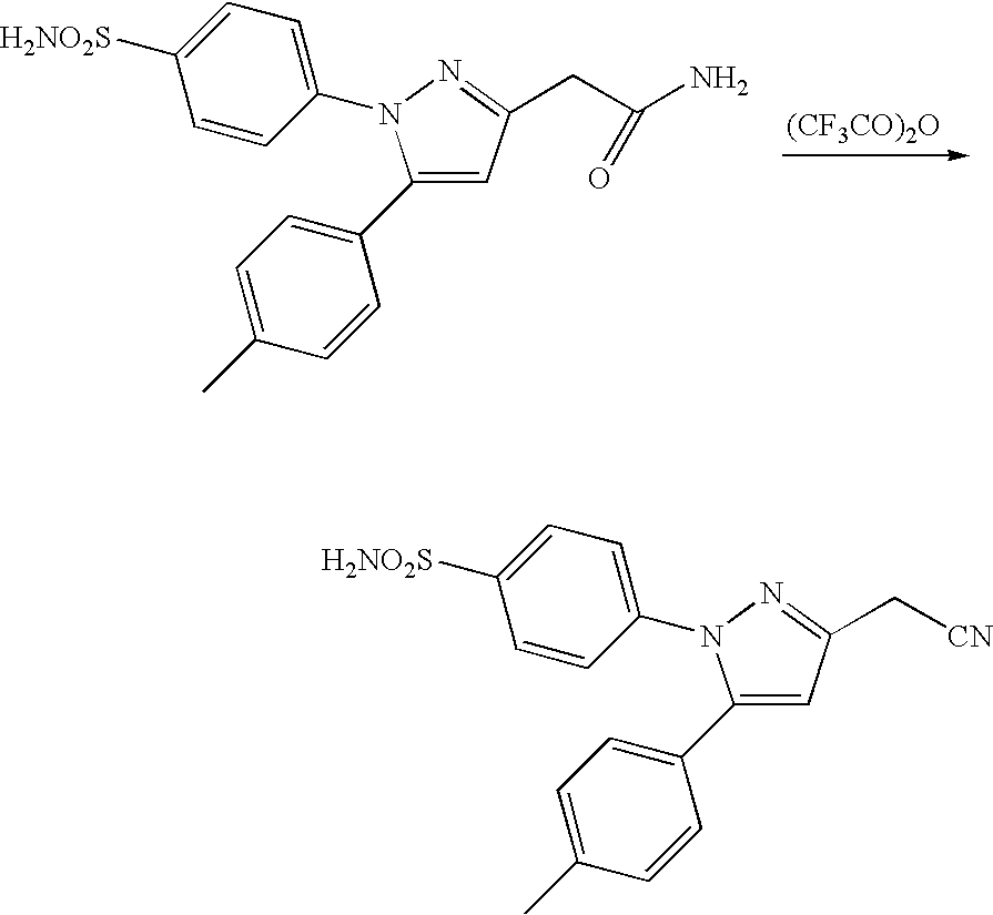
C1(C2=CC=C(C)C=C2)=CC(CC(N)=O)=NN1C1=CC=C([H2NO2S])C=C1.[(CF3CO)2O].C1(C2=CC=C(C)C=C2)=CC(C[CN])=NN1C1=CC=C([H2NO2S])C=C1
